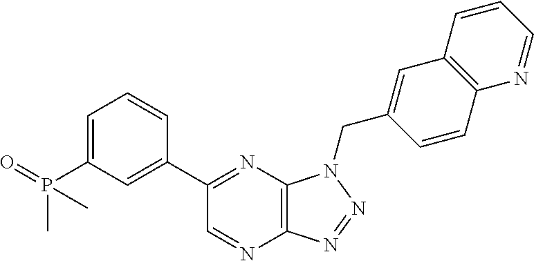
C12=C(N=C(C3=CC(P(=O)(C)C)=CC=C3)C=N1)N(CC1=CC3=C(C=C1)N=CC=C3)N=N2
